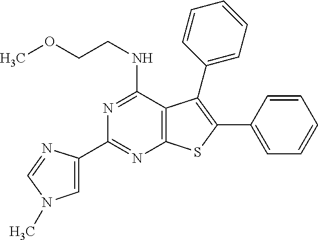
N1=C(NCCOC)C2=C(N=C1C1=CN(C)C=N1)SC(C1=CC=CC=C1)=C2C1=CC=CC=C1
